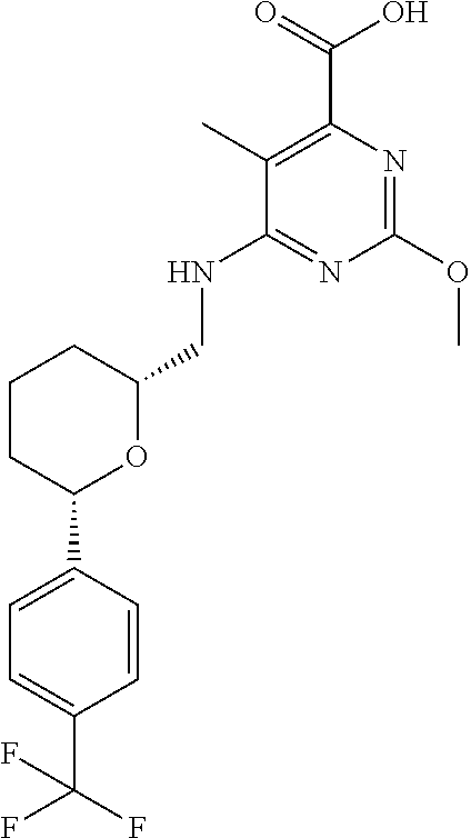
C1CC(C2=CC=C(C(F)(F)F)C=C2)OC(CNC2=NC(OC)=NC(C(=O)O)=C2C)C1
